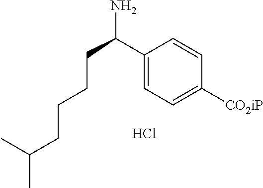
C1(C(CCCCC(C)C)N)=CC=C([CO2iP])C=C1.Cl
